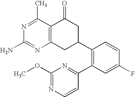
C12=C(CC(C3=C(C4=NC(OC)=NC=C4)C=C(F)C=C3)CC1=O)N=C(N)N=C2C
